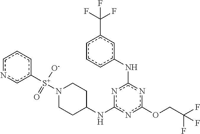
c1ncc([S+](N2CCC(Nc3nc(OCC(F)(F)F)nc(Nc4cc(C(F)(F)F)ccc4)n3)CC2)([O-])=O)cc1
